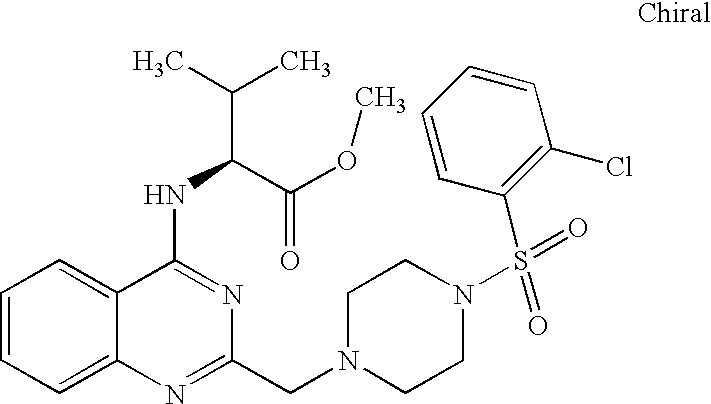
C1=CC=C2C(=C1)C(NC(C(C)C)C(OC)=O)=NC(CN1CCN(S(=O)(C3=C(Cl)C=CC=C3)=O)CC1)=N2
